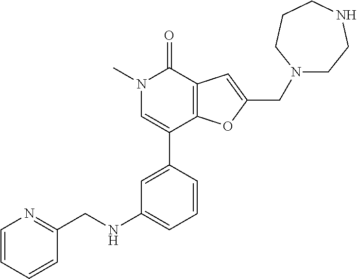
C1=C(C2=CN(C)C(=O)C3=C2OC(CN2CCNCCC2)=C3)C=CC=C1NCC1=NC=CC=C1
